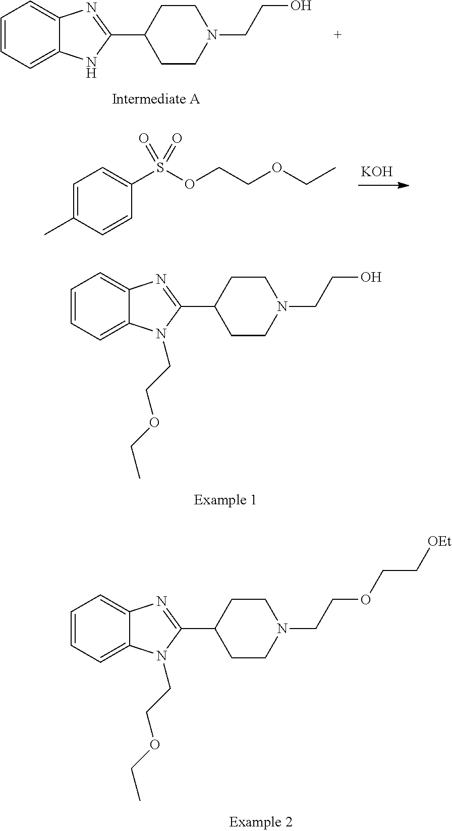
C1=C(C)C=CC(S(OCCOCC)(=O)=O)=C1.[KOH].C1=CC=C2C(=C1)N=C(C1CCN(CCOCC[OEt])CC1)N2CCOCC.C1=CC=C2C(=C1)N=C(C1CCN(CCO)CC1)N2.C1=CC=C2C(=C1)N=C(C1CCN(CCO)CC1)N2CCOCC
